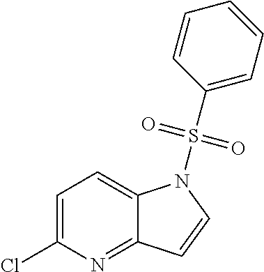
C1=C(Cl)N=C2C(=C1)N(S(=O)(C1=CC=CC=C1)=O)C=C2
